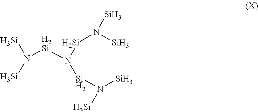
N([H2Si]N([Si]N([Si])[Si])[Si]N([Si])[Si])([Si])[Si]
